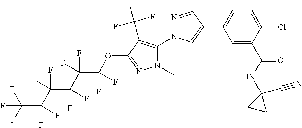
C1=C(C(NC2(C#N)CC2)=O)C(Cl)=CC=C1C1=CN(C2=C(C(F)(F)F)C(OC(C(C(C(C(C(F)(F)F)(F)F)(F)F)(F)F)(F)F)(F)F)=NN2C)N=C1
